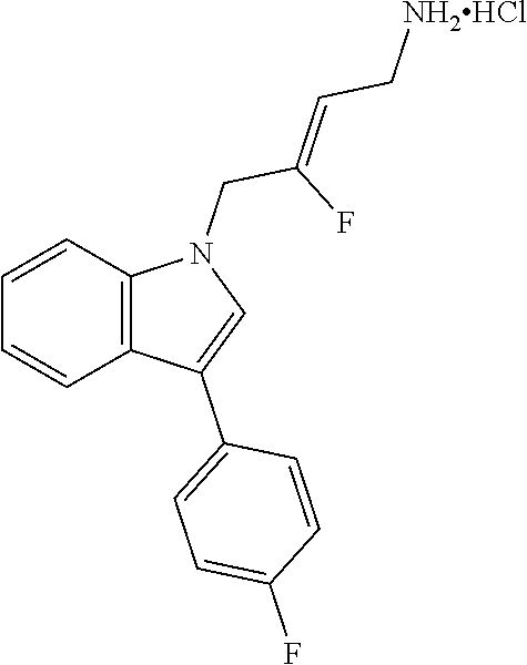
C1=CC2=C(C=C1)C(C1=CC=C(F)C=C1)=CN2CC(F)=CC[NH2HCl]
